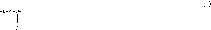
[-a-Z-b-][d]
